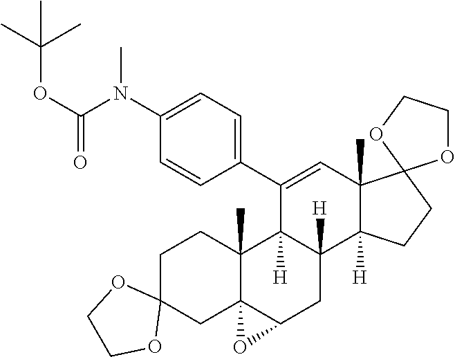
C1C2(CC34C(C)(C1)C1([H])C([H])(CC3O4)C3([H])C(C)(C=C1C1=CC=C(N(C(OC(C)(C)C)=O)C)C=C1)C1(CC3)OCCO1)OCCO2
